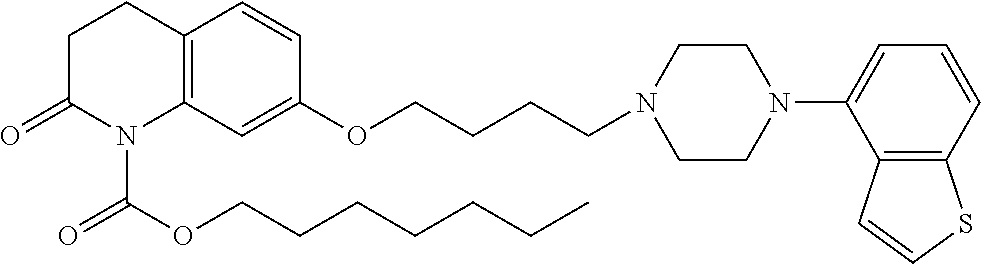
C1C(=O)N(C(OCCCCCCC)=O)C2=C(C1)C=CC(OCCCCN1CCN(C3=CC=CC4=C3C=CS4)CC1)=C2
